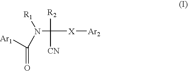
N(C([Ar1])=O)([R1])C([X][Ar2])([CN])[R2]
